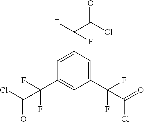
C1(C(F)(F)C(=O)Cl)=CC(C(F)(C(Cl)=O)F)=CC(C(F)(F)C(Cl)=O)=C1
